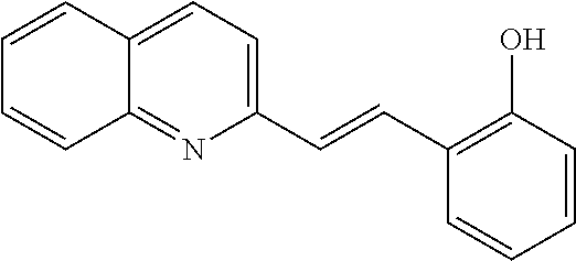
C12=NC(C=CC3=C(O)C=CC=C3)=CC=C1C=CC=C2
